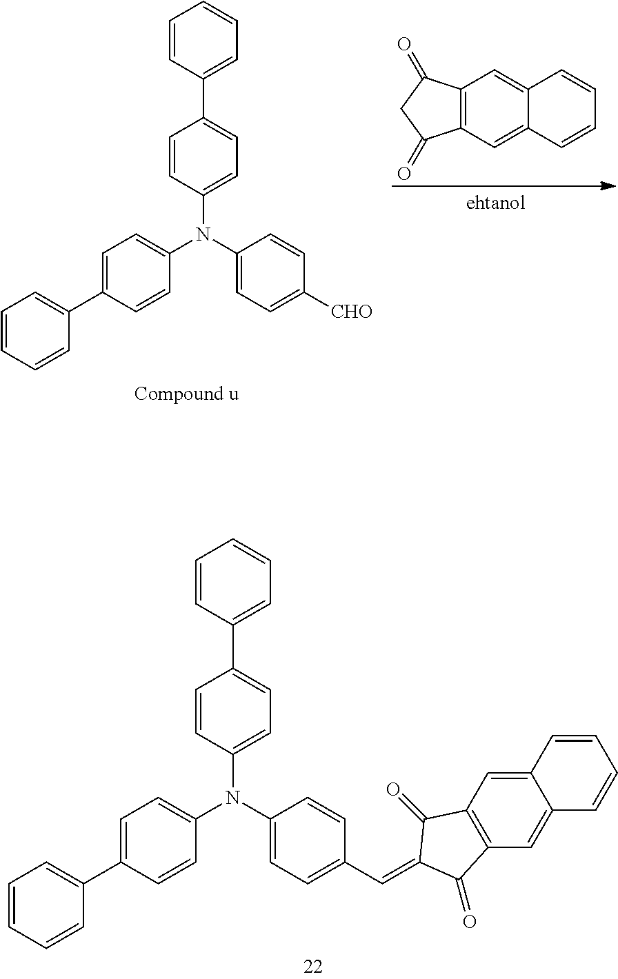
C1=CC(N(C2=CC=C(C=C3C(=O)C4=C(C=C5C(=C4)C=CC=C5)C3=O)C=C2)C2=CC=C(C3=CC=CC=C3)C=C2)=CC=C1C1=CC=CC=C1.C12=C(C=C3C(=C1)C=CC=C3)C(=O)CC2=O.C1=CC(N(C2=CC=C([CHO])C=C2)C2=CC=C(C3=CC=CC=C3)C=C2)=CC=C1C1=CC=CC=C1
